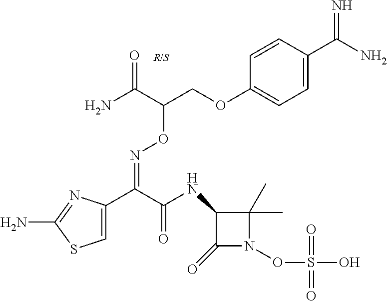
C1=C(C(C(NC2C(=O)N(OS(O)(=O)=O)C2(C)C)=O)=NOC(COC2=CC=C(C(N)=N)C=C2)C(N)=O)N=C(N)S1
